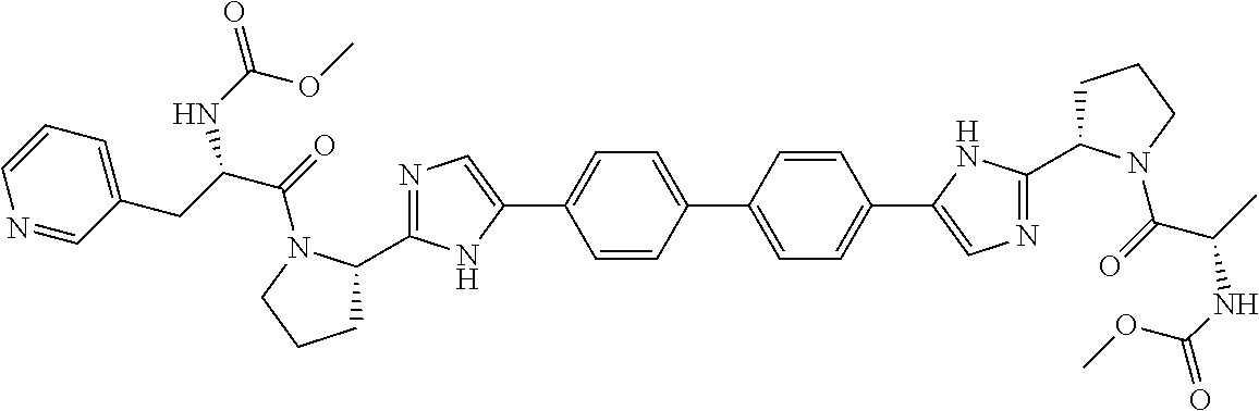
C1=CC(C2=CC=C(C3=CN=C(C4CCCN4C(C(C)NC(=O)OC)=O)N3)C=C2)=CC=C1C1=CN=C(C2CCCN2C(C(CC2=CC=CN=C2)NC(=O)OC)=O)N1
